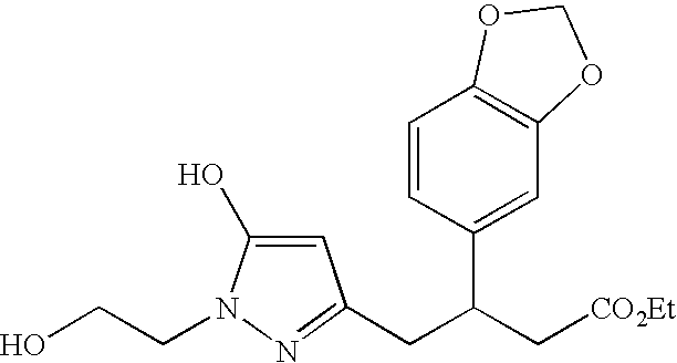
C(C(C[CO2Et])C1=CC2=C(C=C1)OCO2)C1=NN(CCO)C(O)=C1
